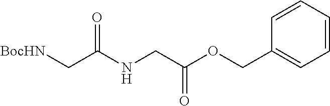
C1=CC=CC(COC(CNC(C[BocHN])=O)=O)=C1
